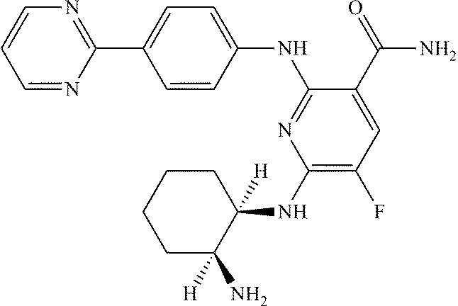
C1=CC(NC2=NC(NC3([H])C(N)([H])CCCC3)=C(F)C=C2C(=O)N)=CC=C1C1=NC=CC=N1
